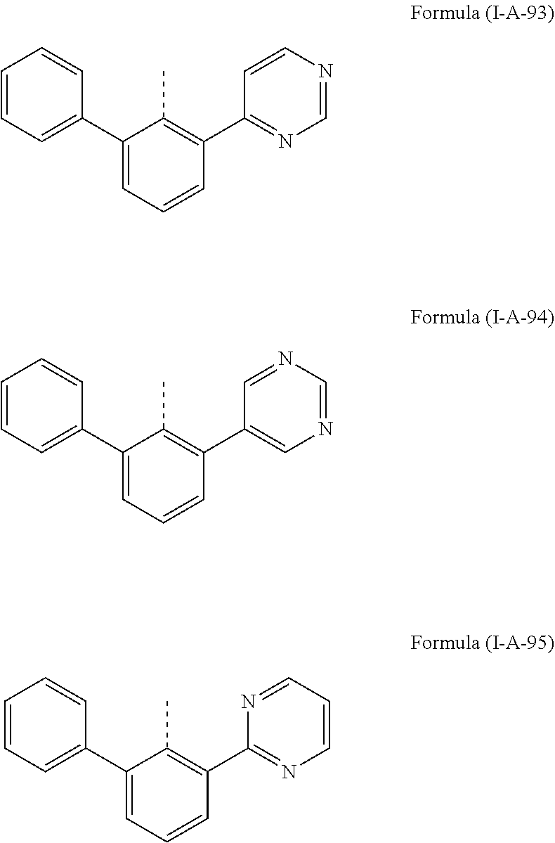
C1=CC=C(C2=CC=CC(C3=NC=NC=C3)=C2C)C=C1.C1=CC=C(C2=CC=CC(C3=CN=CN=C3)=C2C)C=C1.C1=CC=C(C2=CC=CC(C3=NC=CC=N3)=C2C)C=C1
